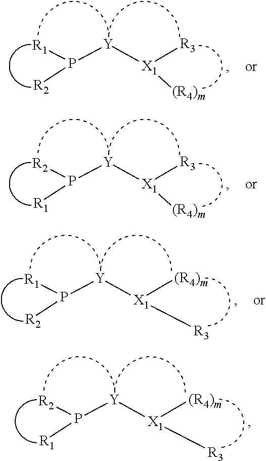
P([Y][X1]([(R4)m])[R3])([R2])[R1].P([Y][X1]([R3])[(R4)m])([R1])[R2].P([Y][X1]([R3])[(R4)m])([R2])[R1].P([Y][X1]([(R4)m])[R3])([R1])[R2]
